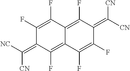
C1(F)=C(F)C(=C([NC])[CN])C(F)=C2C1=C(F)C(=C([CN])[CN])C(F)=C2F
